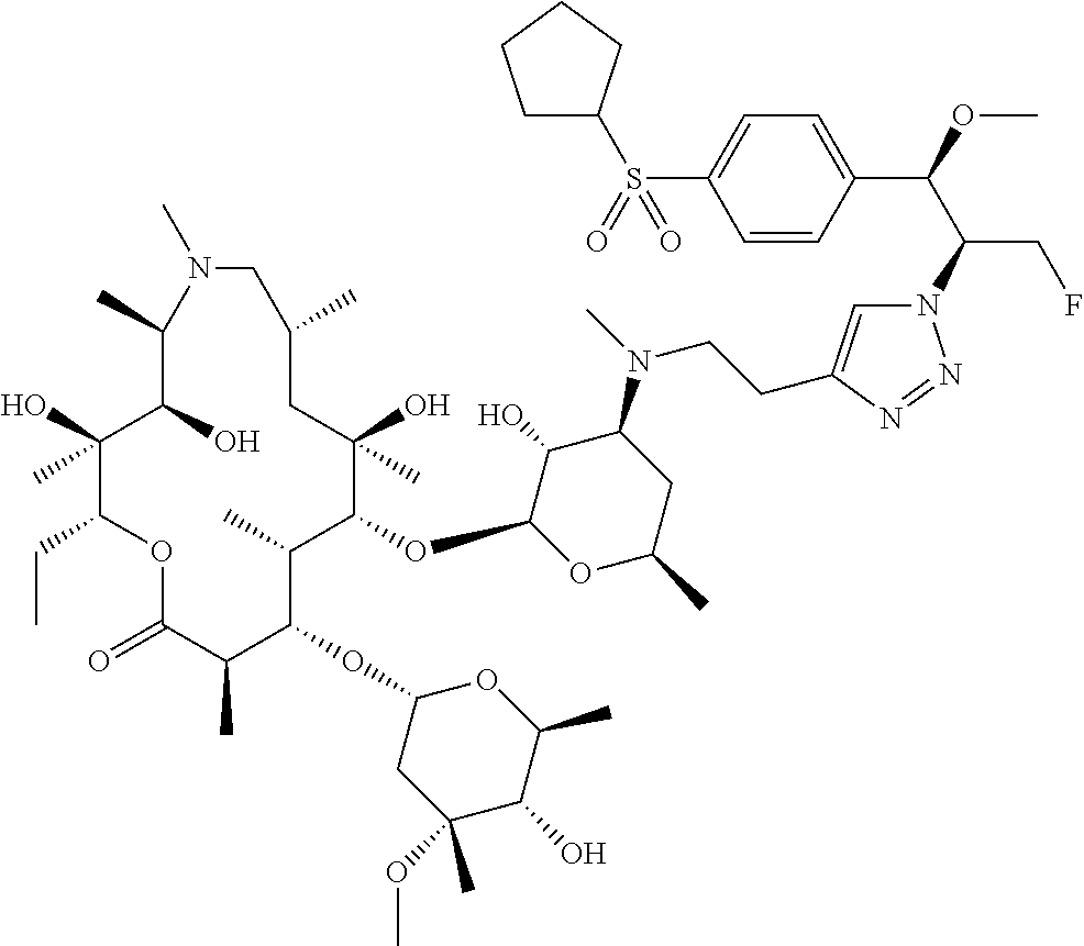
C1(O)(C)C(CC)OC(=O)C(C)C(OC2CC(OC)(C)C(O)C(C)O2)C(C)C(OC2OC(C)CC(N(C)CCC3=CN(C(C(OC)C4=CC=C(S(=O)(=O)C5CCCC5)C=C4)CF)N=N3)C2O)C(O)(C)CC(C)CN(C)C(C)C1O
